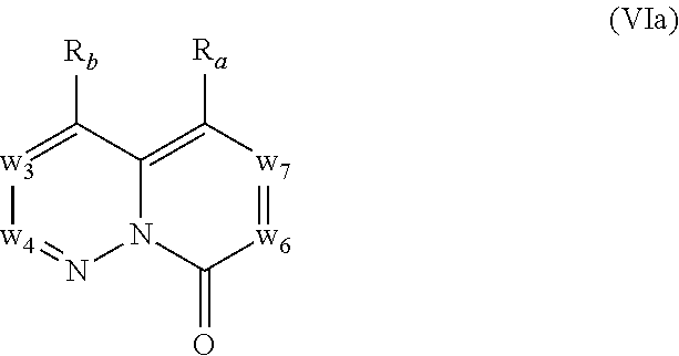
[w3]1=C([Rb])C2=C([Ra])[w7]=[w6]C(=O)N2N=[w4]1
